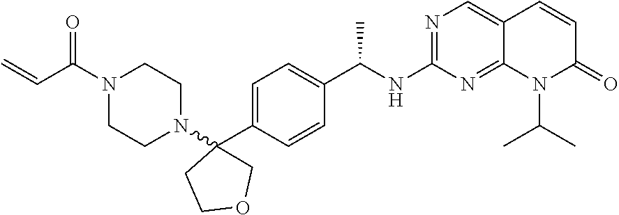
N1=C(NC(C2=CC=C(C3(N4CCN(C(C=C)=O)CC4)COCC3)C=C2)C)N=C2C(=C1)C=CC(=O)N2C(C)C
